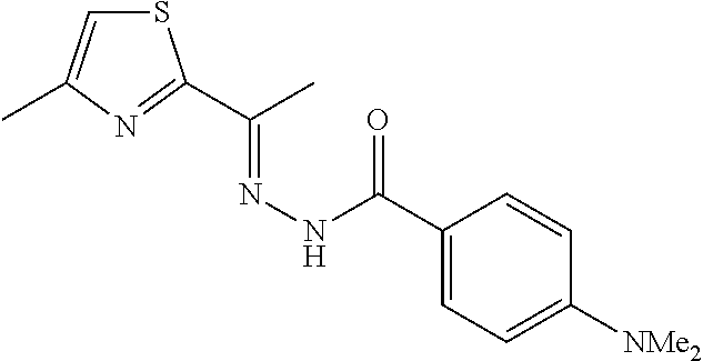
S1C=C(C)N=C1C(C)=NNC(=O)C1=CC=C([NMe2])C=C1
